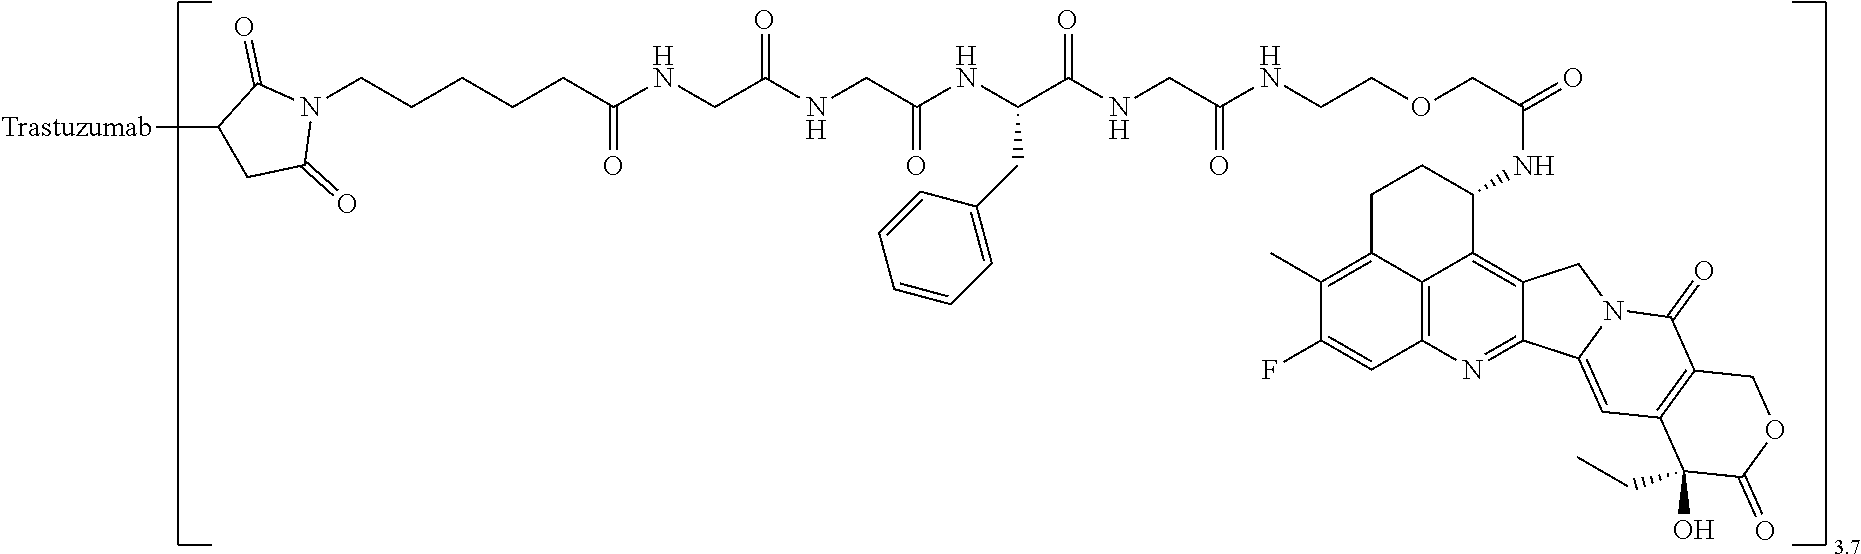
N(CC(NCC(NC(C(NCC(=O)NCCOCC(=O)NC1CCC2=C(C)C(F)=CC3=C2C1=C1C(=N3)C2=CC3=C(C(=O)N2C1)COC(=O)C3(CC)O)=O)CC1=CC=CC=C1)=O)=O)C(CCCCCN1C(=O)C([Trastuzumab])CC1=O)=O
